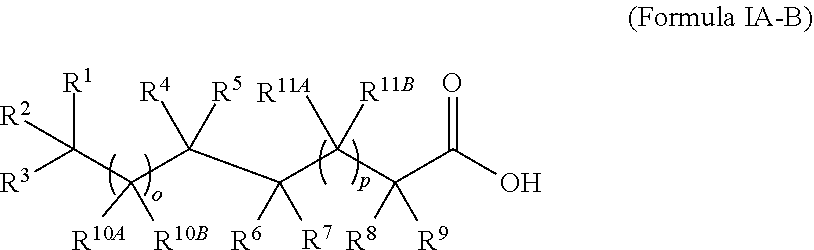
C(C(C(C(C(C(C(O)=O)([R8])[R9])([R11B])[R11A])([R6])[R7])([R4])[R5])([R10A])[R10B])([R3])([R1])[R2]
